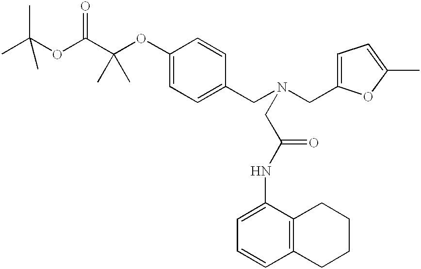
C1(OC(C(OC(C)(C)C)=O)(C)C)=CC=C(CN(CC2=CC=C(C)O2)CC(NC2=CC=CC3=C2CCCC3)=O)C=C1
